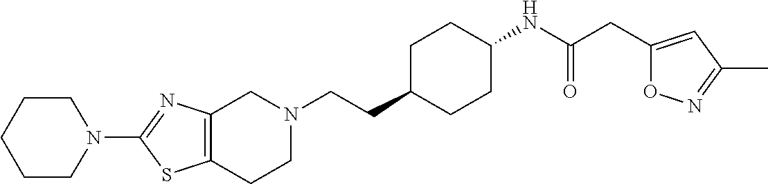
C1(N2CCCCC2)=NC2=C(S1)CCN(CCC1CCC(NC(CC3=CC(C)=NO3)=O)CC1)C2
